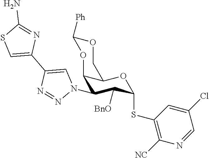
C12C(N3C=C(C4=CSC(N)=N4)N=N3)C([BnO])C(SC3=C([NC])N=CC(Cl)=C3)OC1COC([Ph])O2
